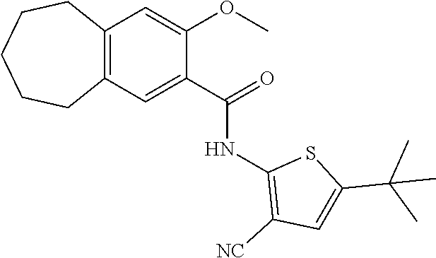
C12=C(C=C(C(=O)NC3=C([NC])C=C(C(C)(C)C)S3)C(OC)=C1)CCCCC2
